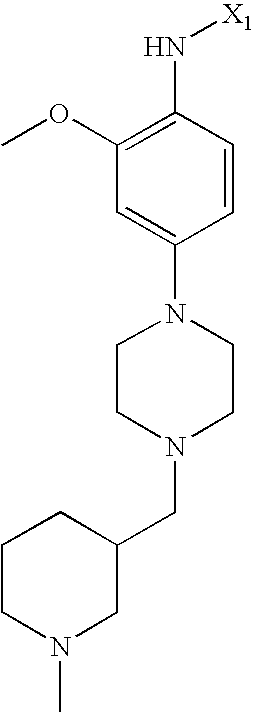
C1=C(N2CCN(CC3CCCN(C)C3)CC2)C=CC(N[X1])=C1OC
